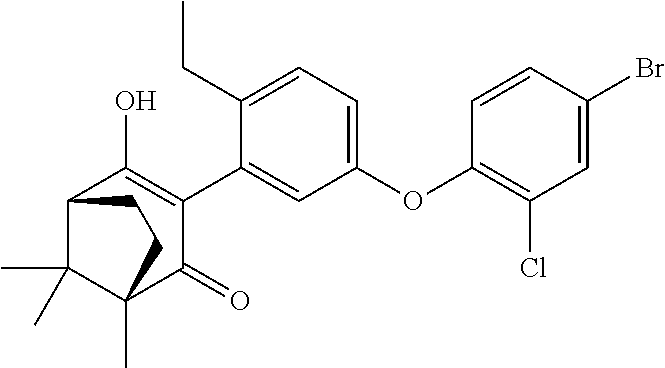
C12C(C)(C)C(C)(C(=O)C(C3=CC(OC4=C(Cl)C=C(Br)C=C4)=CC=C3CC)=C1O)CC2
